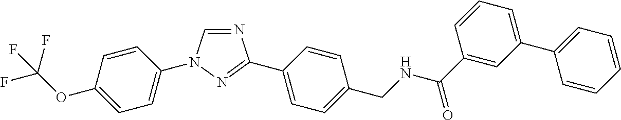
C1=C(OC(F)(F)F)C=CC(N2C=NC(C3=CC=C(CNC(C4=CC(C5=CC=CC=C5)=CC=C4)=O)C=C3)=N2)=C1
